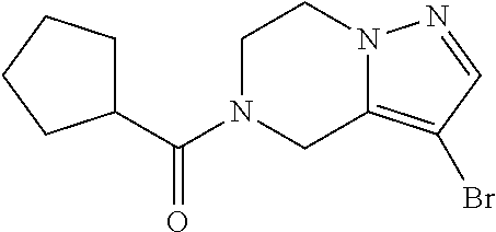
C1N(C(=O)C2CCCC2)CC2=C(Br)C=NN2C1
